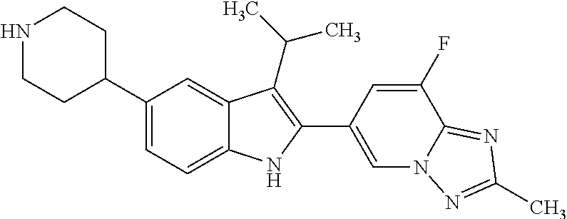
N1CCC(C2=CC=C3C(=C2)C(C(C)C)=C(C2=CN4C(=NC(C)=N4)C(F)=C2)N3)CC1
